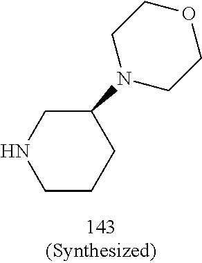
C1(N2CCOCC2)CCCNC1
